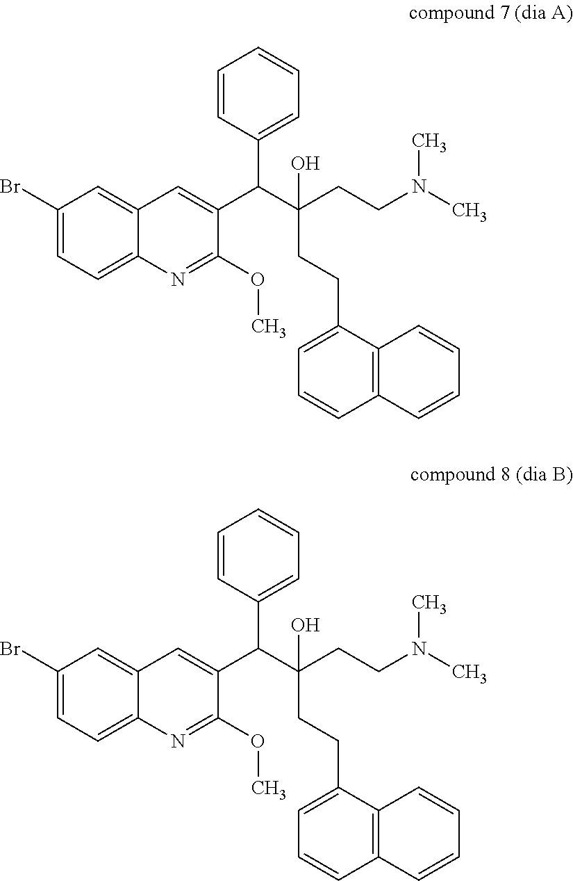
C1(Br)=CC=C2C(=C1)C=C(C(C(CCN(C)C)(CCC1=CC=CC3=C1C=CC=C3)O)C1=CC=CC=C1)C(OC)=N2.C1(Br)=CC=C2C(=C1)C=C(C(C(CCN(C)C)(CCC1=CC=CC3=C1C=CC=C3)O)C1=CC=CC=C1)C(OC)=N2
